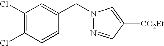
N1(CC2=CC(Cl)=C(Cl)C=C2)N=CC([CO2Et])=C1
